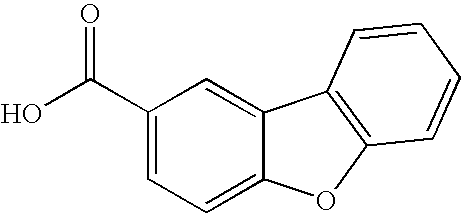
C1(C(O)=O)=CC=C2C(=C1)C1=C(O2)C=CC=C1
